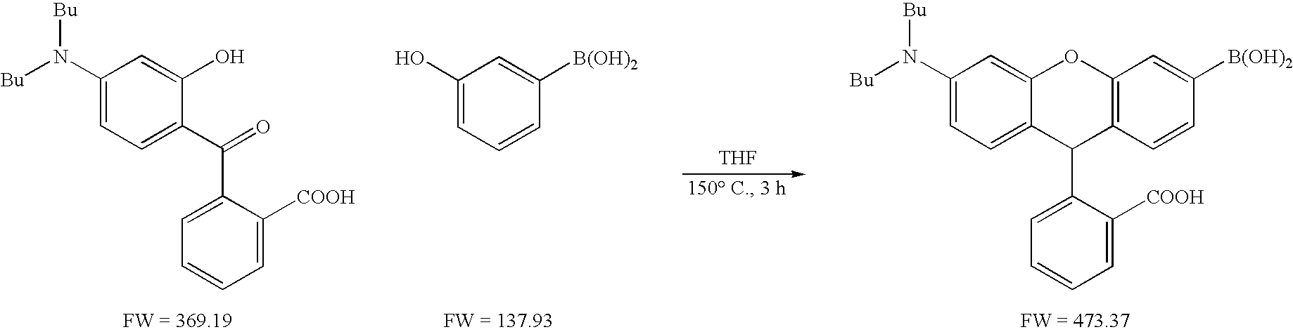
C1(N([Bu])[Bu])=CC=C(C(C2=CC=CC=C2[COOH])=O)C(O)=C1.[THF].C1(O)=CC=CC([B(OH)2])=C1.C1(N([Bu])[Bu])=CC=C2C(=C1)OC1=C(C2C2=CC=CC=C2[COOH])C=CC([B(OH)2])=C1
